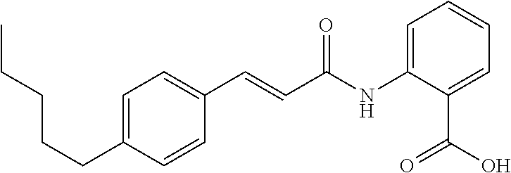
C(C1=CC=C(C=CC(NC2=CC=CC=C2C(O)=O)=O)C=C1)CCCC
